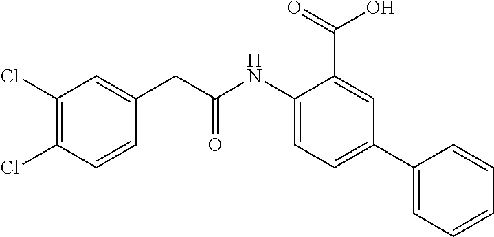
C1(NC(CC2=CC(Cl)=C(Cl)C=C2)=O)=CC=C(C2=CC=CC=C2)C=C1C(=O)O
